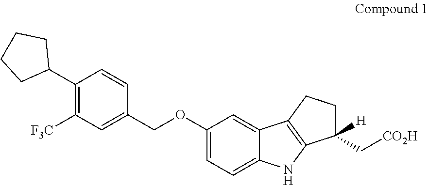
C1(C2CCCC2)=C([F3C])C=C(COC2=CC=C3C(=C2)C2=C(N3)C(C[CO2H])([H])CC2)C=C1
